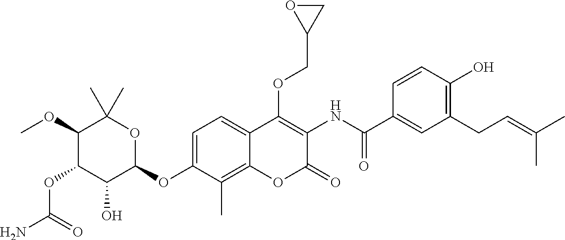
NC(=O)OC1C(O)C(OC2=CC=C3C(=C2C)OC(=O)C(NC(=O)C2=CC(CC=C(C)C)=C(O)C=C2)=C3OCC2CO2)OC(C)(C)C1OC
